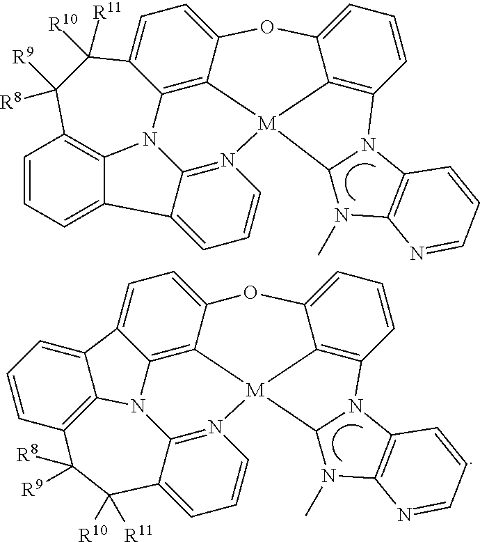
O1C2=CC=CC3=C2[M]2(C4=C5C(=CC=C14)C([R10])([R11])C([R8])([R9])C1=C4N5C5=N2C=CC=C5C4=CC=C1)C1N(C)C2=C(N31)C=CC=N2.O1C2=CC=CC3=C2[M]2(C4=C5C(=CC=C14)C1=CC=CC4=C1N5C1=N2C=CC=C1C([R10])([R11])C4([R8])[R9])C1N(C)C2=C(N31)C=CC=N2
